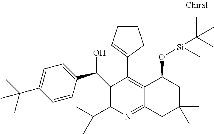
N1=C2C(=C(C3=CCCC3)C(C(C3=CC=C(C(C)(C)C)C=C3)O)=C1C(C)C)C(O[Si](C(C)(C)C)(C)C)CC(C)(C)C2
